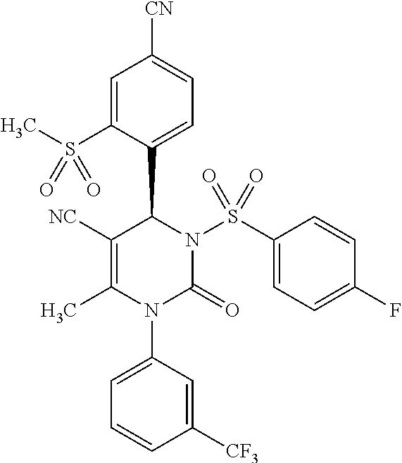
C1([NC])=C(C)N(C2=CC=CC([CF3])=C2)C(=O)N(S(C2=CC=C(F)C=C2)(=O)=O)C1C1=CC=C([CN])C=C1S(C)(=O)=O
